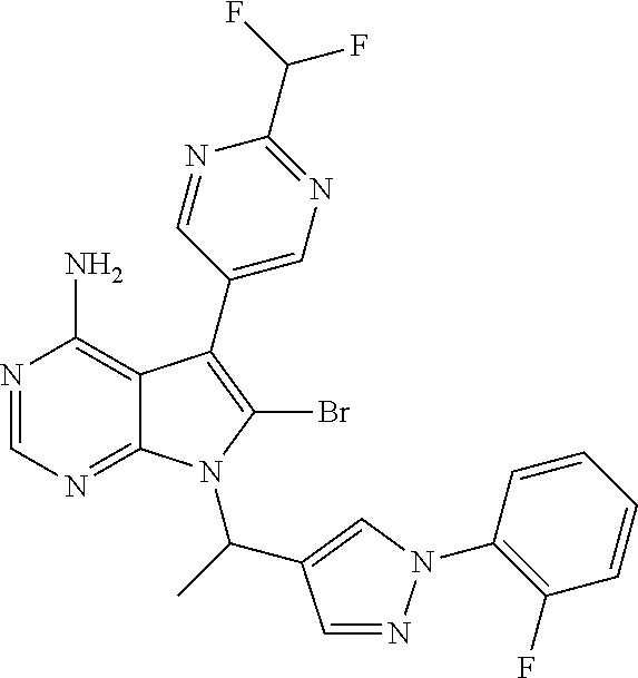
N1=CN=C2C(=C1N)C(C1=CN=C(C(F)F)N=C1)=C(Br)N2C(C1=CN(C2=C(F)C=CC=C2)N=C1)C
